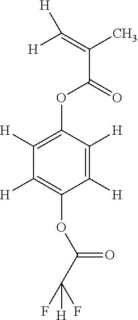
C1([H])=C([H])C(OC(C(=C([H])[H])C)=O)=C([H])C([H])=C1OC(C(F)([H])F)=O
